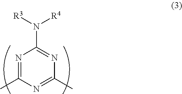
N1=C(C)N=C(C)N=C1N([R3])[R4]
